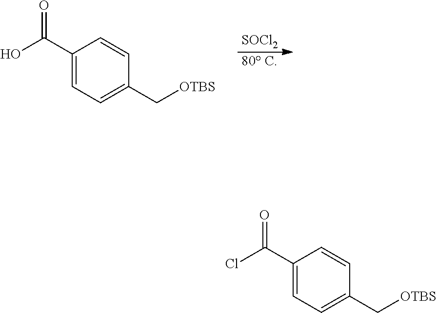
[SOCl2].[80 C].C1(C(=O)O)=CC=C(C[OTBS])C=C1.C1(C(=O)Cl)=CC=C(C[OTBS])C=C1
